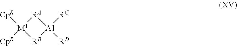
[CpR][M1]1([CpR])[RA][A1]([RD])([RC])[RB]1
